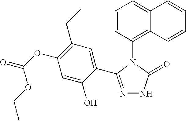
C1=CC(N2C(=O)NN=C2C2=CC(CC)=C(OC(=O)OCC)C=C2O)=C2C(=C1)C=CC=C2
